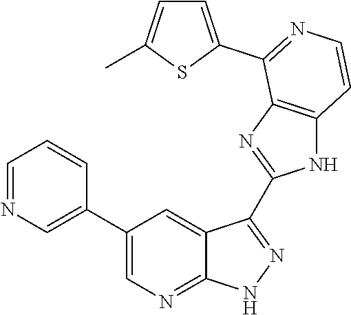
C1=NC=C(C2=CN=C3C(=C2)C(C2=NC4=C(N2)C=CN=C4C2=CC=C(C)S2)=NN3)C=C1
